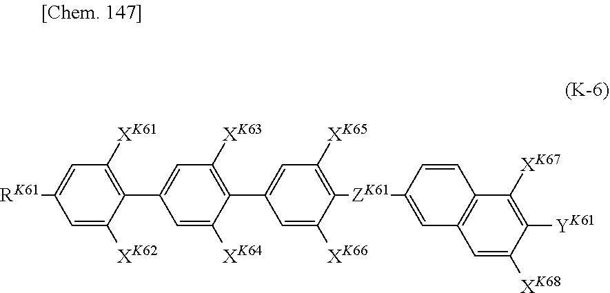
C1=C([XK62])C(C2=CC([XK63])=C(C3=CC([XK65])=C([ZK61]C4=CC5=C(C=C4)C([XK67])=C([YK61])C([XK68])=C5)C([XK66])=C3)C([XK64])=C2)=C([XK61])C=C1[RK61]
